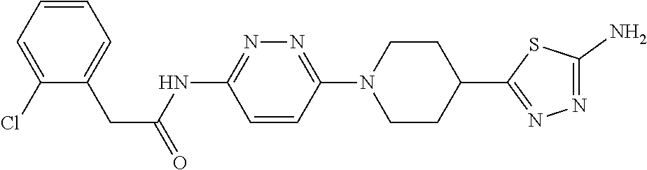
C1=CC(N2CCC(C3=NN=C(N)S3)CC2)=NN=C1NC(CC1=CC=CC=C1Cl)=O
